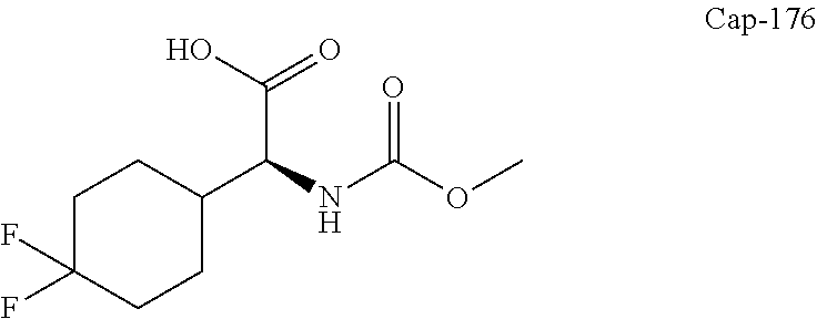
C1C(F)(F)CCC(C(NC(OC)=O)C(O)=O)C1
